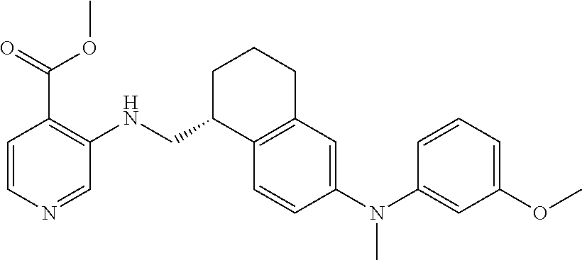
C1=CN=CC(NCC2C3=C(CCC2)C=C(N(C2=CC(OC)=CC=C2)C)C=C3)=C1C(=O)OC
